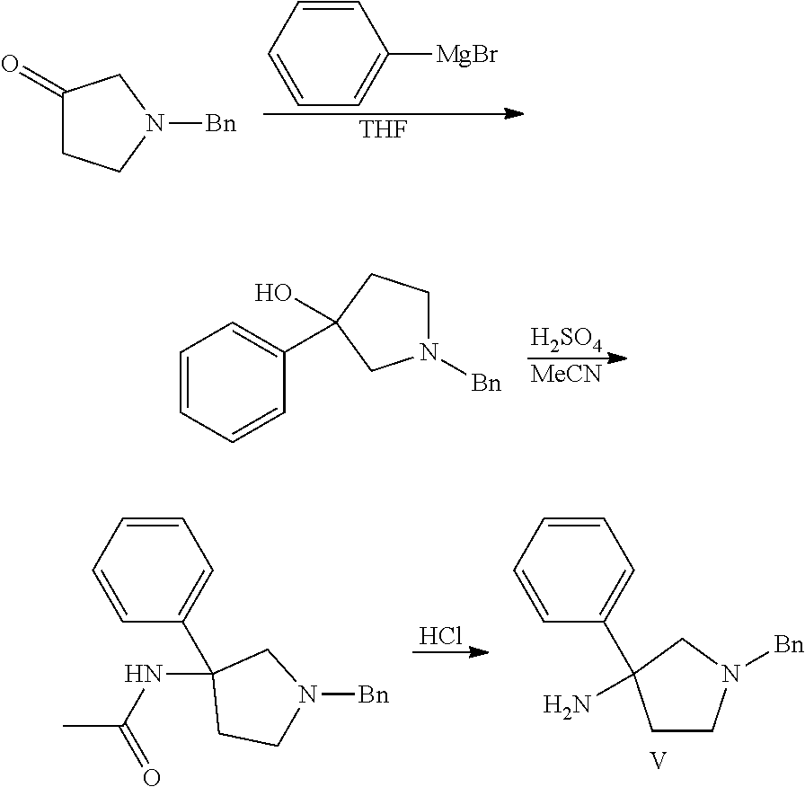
C1=CC=CC=C1[MgBr].[THF].C1(=O)CCN([Bn])C1.[H2SO4].[MeCN].N1([Bn])CCC(O)(C2=CC=CC=C2)C1.Cl.C1=CC=CC(C2(NC(C)=O)CCN([Bn])C2)=C1.C1=CC=CC(C2(N)CCN([Bn])C2)=C1.[V]
